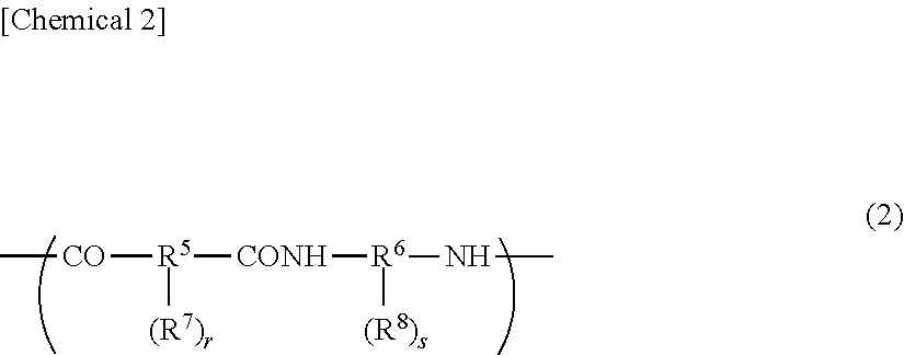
[R5]([CONH][R6](NC)[(R8)s])([CO]C)[(R7)r]
